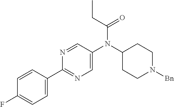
C1=C(N(C2CCN([Bn])CC2)C(CC)=O)C=NC(C2=CC=C(F)C=C2)=N1
